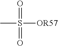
O=S(C)([OR57])=O
